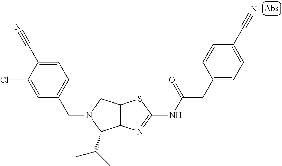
C12=C(N=C(NC(CC3=CC=C(C#N)C=C3)=O)S1)C(C(C)C)N(CC1=CC=C(C#N)C(Cl)=C1)C2
